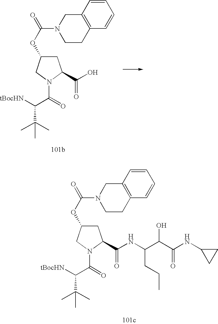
C12=C(CCN(C(=O)OC3CC(C(O)=O)N(C(C([tBocHN])C(C)(C)C)=O)C3)C1)C=CC=C2.C12=C(CCN(C(=O)OC3CC(C(NC(C(C(NC4CC4)=O)O)CCC)=O)N(C(C([tBocHN])C(C)(C)C)=O)C3)C1)C=CC=C2
